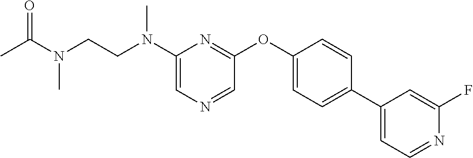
N(C1=CN=CC(OC2=CC=C(C3=CC=NC(F)=C3)C=C2)=N1)(CCN(C(=O)C)C)C
